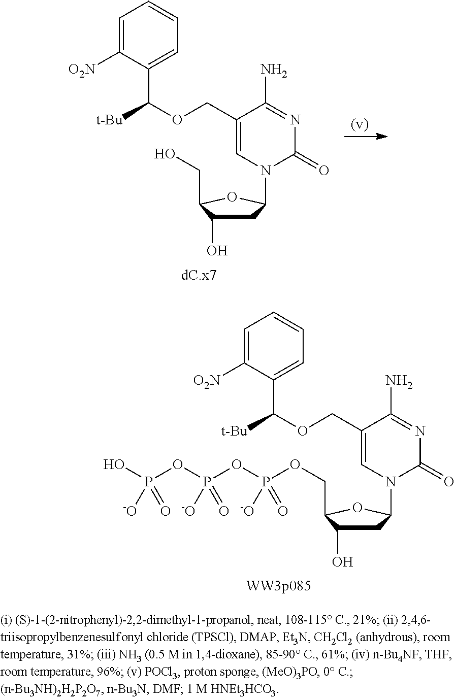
C1(COC([t-Bu])C2=CC=CC=C2[O2N])=CN(C2CC(O)C(CO)O2)C(=O)N=C1N.C1(COC([t-Bu])C2=CC=CC=C2[O2N])=CN(C2CC(O)C(COP(=O)(OP(=O)(OP(O)(=O)[-O])[-O])[-O])O2)C(=O)N=C1N
